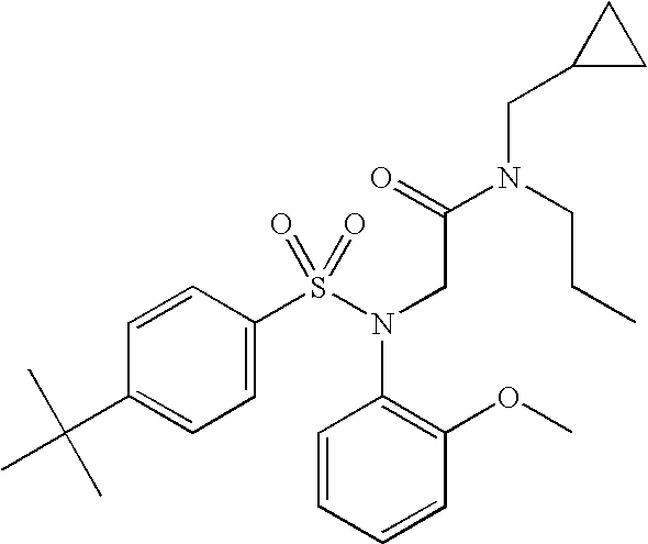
C1=C(C(C)(C)C)C=CC(S(N(CC(=O)N(CCC)CC2CC2)C2=C(OC)C=CC=C2)(=O)=O)=C1
